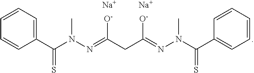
C1=CC=C(C(N(N=C(CC(=NN(C(C2=CC=CC=C2)=S)C)[O-])[O-])C)=S)C=C1.[Na].[Na]
